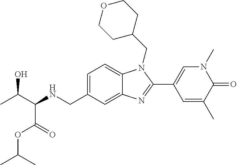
C1=C(CNC(C(C)O)C(OC(C)C)=O)C=C2C(=C1)N(CC1CCOCC1)C(C1=CN(C)C(=O)C(C)=C1)=N2
